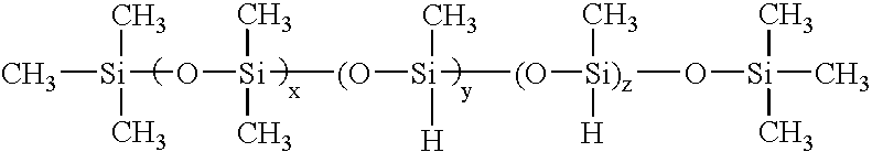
C[Si](O[Si]([(O][Si](C)([H])[(O][Si)z](C)([H])O[Si](C)(C)C)(C)C)(C)C
